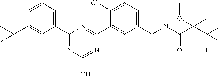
C1(C2=NC(O)=NC(C3=CC(CNC(C(C(F)(F)F)(OC)CC)=O)=CC=C3Cl)=N2)=CC=CC(C(C)(C)C)=C1
